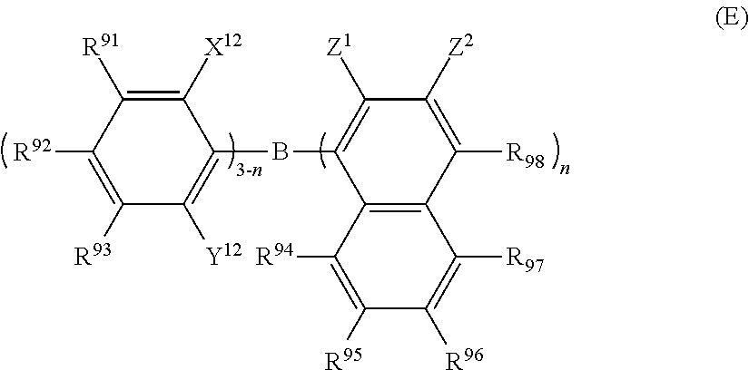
C1([R93])=C([R92])C([R91])=C([X12])C(BC2=C([Z1])C([Z2])=C([R98])C3=C2C([R94])=C([R95])C([R96])=C3[R97])=C1[Y12]
